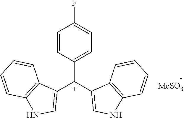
C1=CC([C+](C2=CNC3=C2C=CC=C3)C2=CNC3=C2C=CC=C3)=CC=C1F.[MeSO3]
